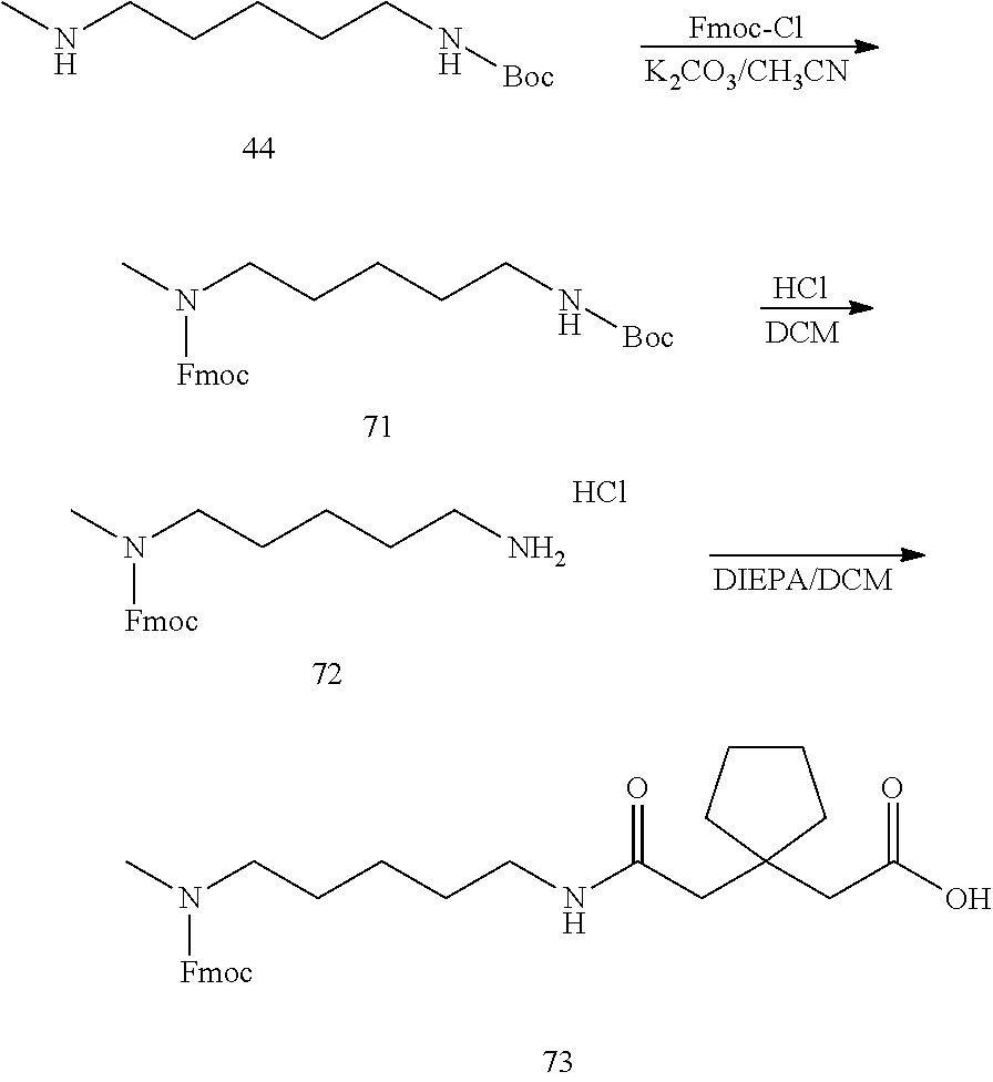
[Fmoc-Cl].CNCCCCCN[Boc].Cl.CN(CCCCCN[Boc])[Fmoc].CN(CCCCCN)[Fmoc].Cl.CN(CCCCCNC(CC1(CC(O)=O)CCCC1)=O)[Fmoc]
